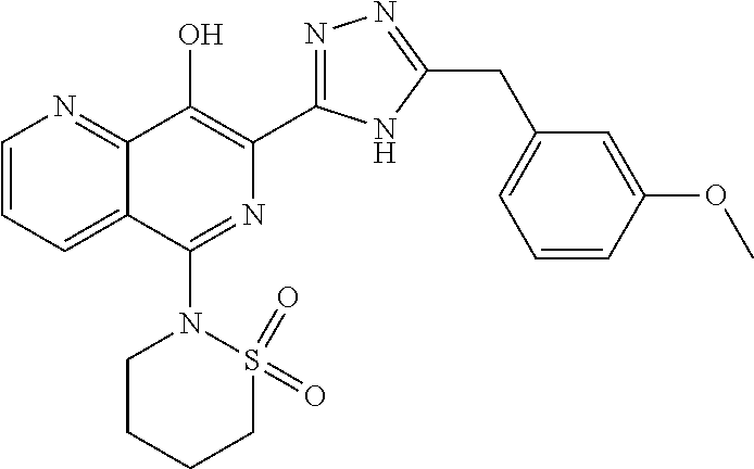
C1=CC=C2C(=N1)C(O)=C(C1=NN=C(CC3=CC=CC(OC)=C3)N1)N=C2N1CCCCS1(=O)=O
